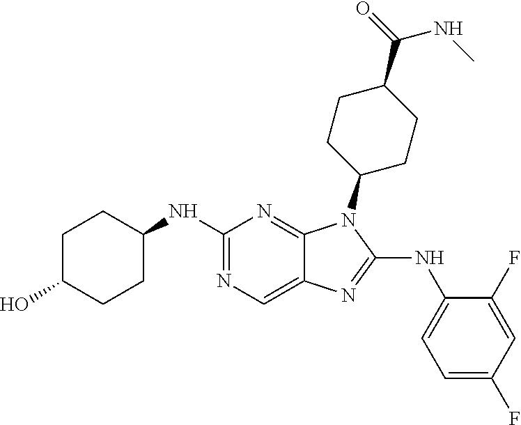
N1=C(NC2CCC(O)CC2)N=C2C(=C1)N=C(NC1=CC=C(F)C=C1F)N2C1CCC(C(=O)NC)CC1
